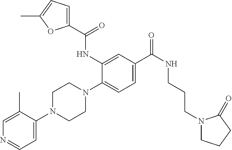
C1=C(C)C(N2CCN(C3=CC=C(C(NCCCN4CCCC4=O)=O)C=C3NC(C3=CC=C(C)O3)=O)CC2)=CC=N1
